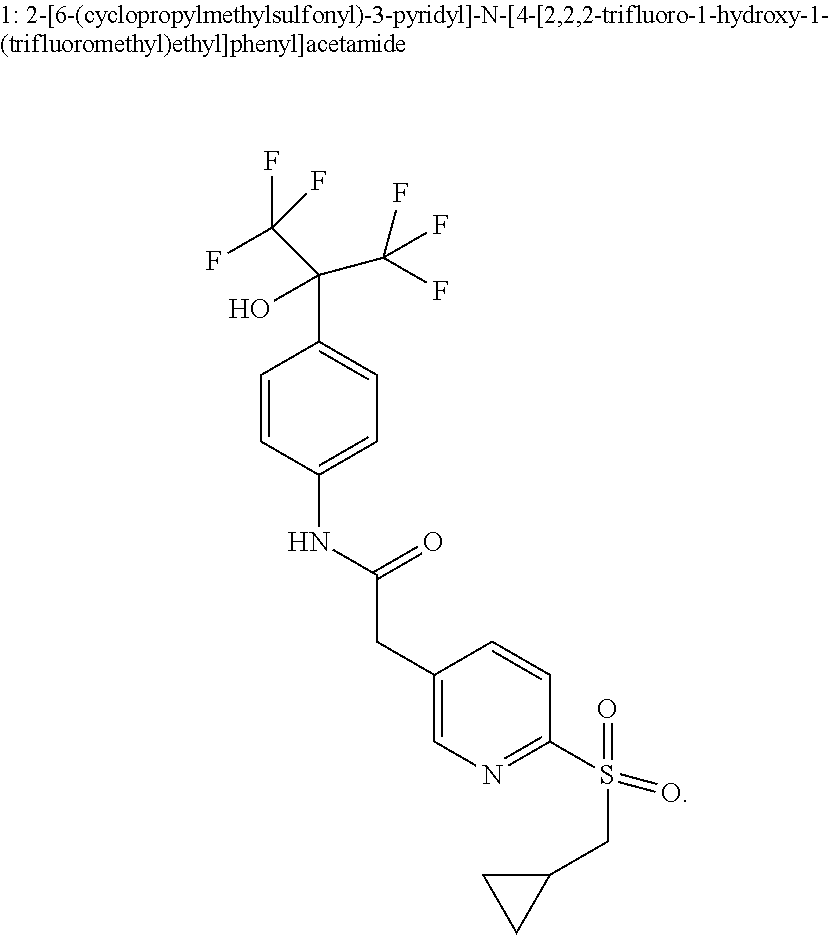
C1=CC(NC(CC2=CN=C(S(CC3CC3)(=O)=O)C=C2)=O)=CC=C1C(C(F)(F)F)(O)C(F)(F)F
